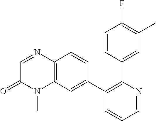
C1=CC(C2=C(C3=CC4=C(C=C3)N=CC(=O)N4C)C=CC=N2)=CC(C)=C1F
